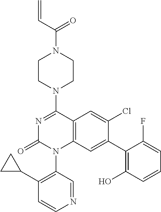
C1(N2CCN(C(=O)C=C)CC2)=NC(=O)N(C2=C(C3CC3)C=CN=C2)C2=C1C=C(Cl)C(C1=C(O)C=CC=C1F)=C2
